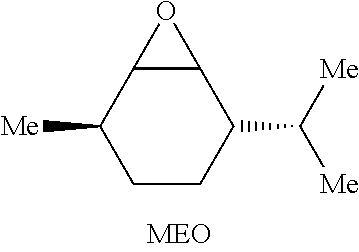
C1CC(C([Me])[Me])C2C(C1[Me])O2
